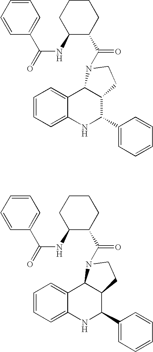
C1=CC=C2C(=C1)C1C(C(C3=CC=CC=C3)N2)CCN1C(C1CCCCC1NC(C1=CC=CC=C1)=O)=O.C1=CC=C2C(=C1)C1C(C(C3=CC=CC=C3)N2)CCN1C(C1CCCCC1NC(C1=CC=CC=C1)=O)=O
